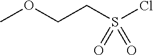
COCCS(Cl)(=O)=O
